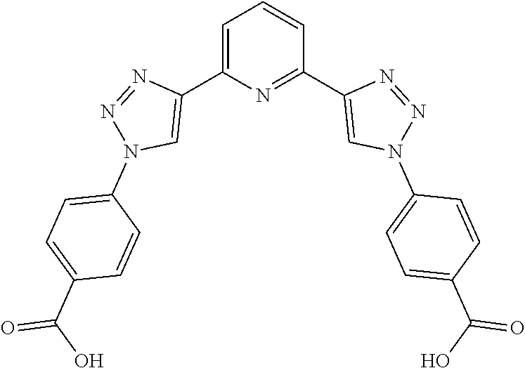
C1=C(C2=CN(C3=CC=C(C(O)=O)C=C3)N=N2)N=C(C2=CN(C3=CC=C(C(O)=O)C=C3)N=N2)C=C1
